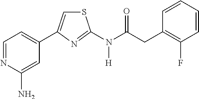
C1=NC(N)=CC(C2=CSC(N(C(CC3=C(F)C=CC=C3)=O)[H])=N2)=C1
